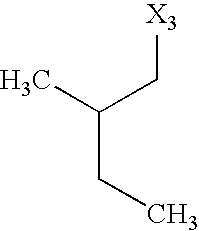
CC(C[X3])CC
